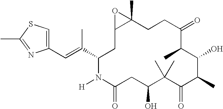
C1(C=C(C2CC3C(C)(CCC(=O)C(C)C(O)C(C)C(=O)C(C)(C)C(O)CC(=O)N2[H])O3)C)=CSC(C)=N1
